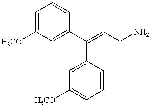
C1=C([H3CO])C=C(C(=CCN)C2=CC([H3CO])=CC=C2)C=C1
